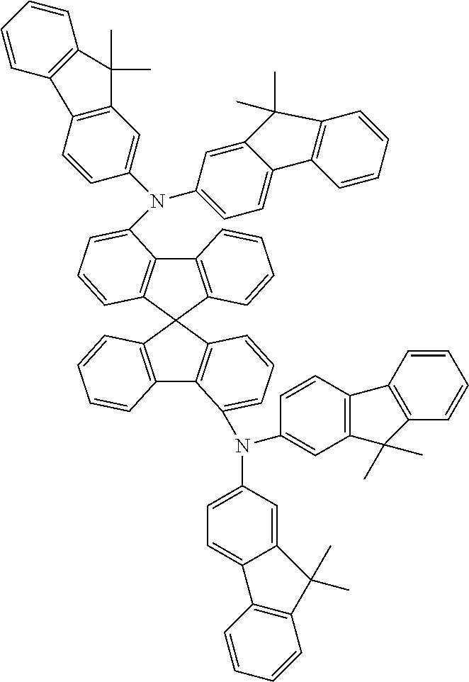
C12=C(C=CC=C1N(C1=CC3=C(C=C1)C1=C(C=CC=C1)C3(C)C)C1=CC=C3C(=C1)C(C)(C)C1=C3C=CC=C1)C1(C3=C2C=CC=C3)C2=C(C3=C1C=CC=C3N(C1=CC3=C(C=C1)C1=C(C=CC=C1)C3(C)C)C1=CC=C3C(=C1)C(C)(C)C1=C3C=CC=C1)C=CC=C2
